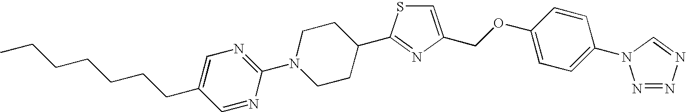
C1=NC(N2CCC(C3=NC(COC4=CC=C(N5N=NN=C5)C=C4)=CS3)CC2)=NC=C1CCCCCCC
